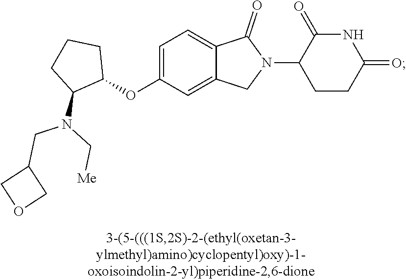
C1=C(OC2CCCC2N(CC2COC2)C[Me])C=C2C(=C1)C(=O)N(C1CCC(=O)NC1=O)C2
